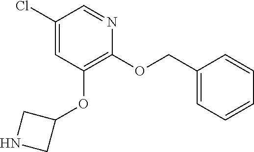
C1(Cl)=CC(OC2CNC2)=C(OCC2=CC=CC=C2)N=C1
